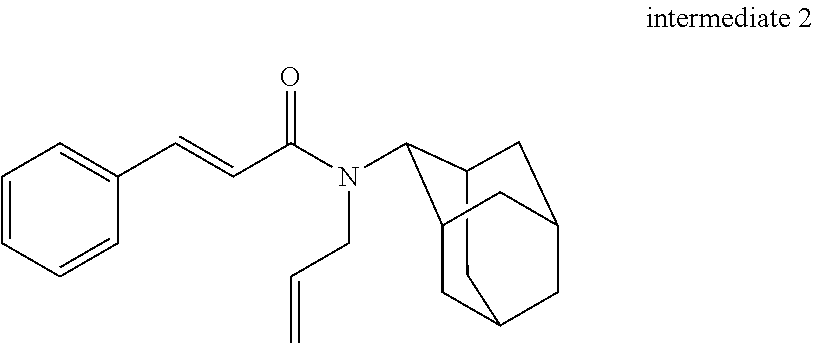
C12CC3CC(C1N(C(C=CC1=CC=CC=C1)=O)CC=C)CC(C3)C2
